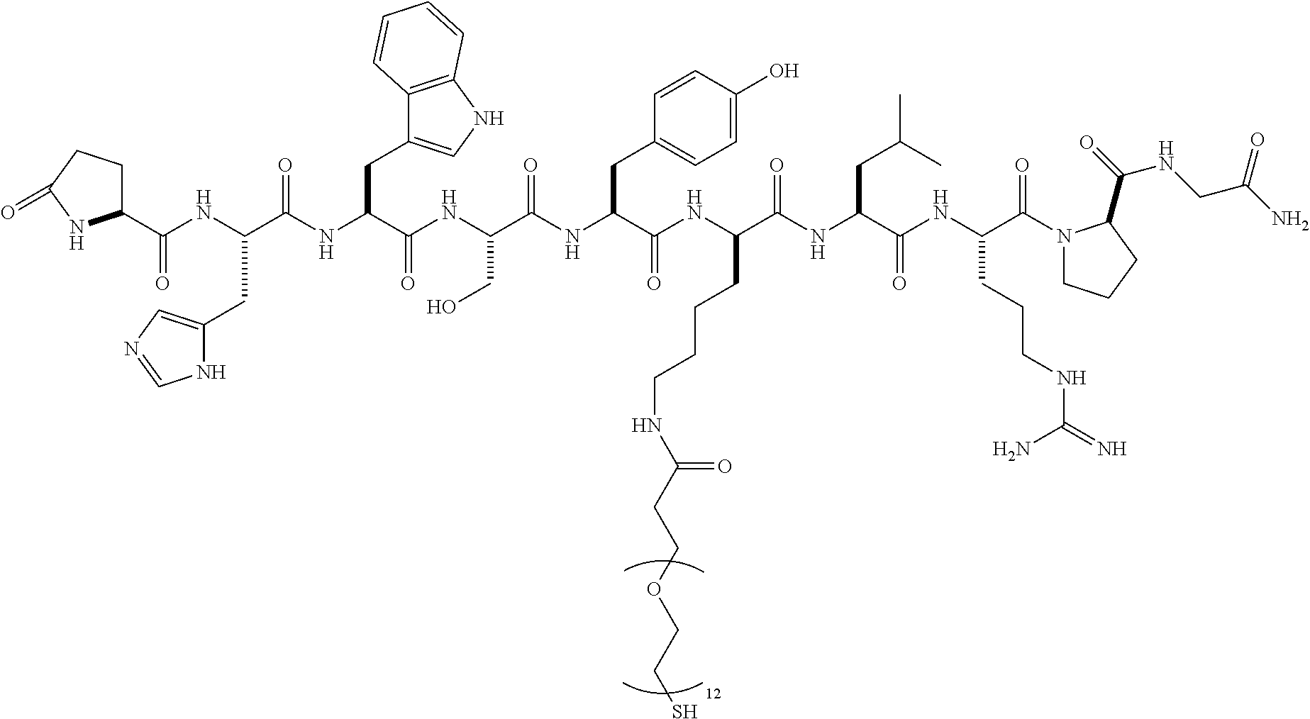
C1(C(=O)NC(CC2=CN=CN2)C(=O)NC(CC2=CNC3=C2C=CC=C3)C(=O)NC(CO)C(=O)NC(CC2=CC=C(O)C=C2)C(=O)NC(CCCCNC(=O)CCOCCS)C(=O)NC(CC(C)C)C(=O)NC(CCCNC(N)=N)C(=O)N2CCCC2C(NCC(=O)N)=O)CCC(=O)N1
